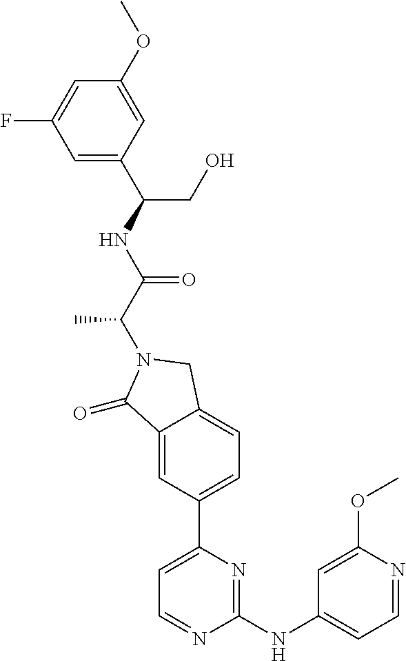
C1=C(C(CO)NC(C(N2C(=O)C3=CC(C4=CC=NC(NC5=CC=NC(OC)=C5)=N4)=CC=C3C2)C)=O)C=C(OC)C=C1F
